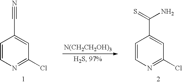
C1=CN=C(Cl)C=C1C#N.[N(CH2CH2OH)3].C1=CN=C(Cl)C=C1C(=S)N
